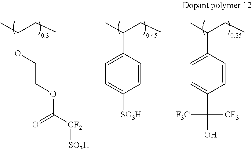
C(C(C1=CC=C(C(O)([CF3])[F3C])C=C1)C)C.C(C(C1=CC=C([SO3H])C=C1)C)C.C(C(OCCOC([CF2][SO3H])=O)C)C
